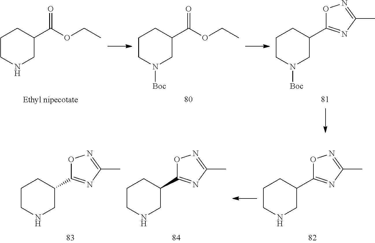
C1CNCC(C(=O)OCC)C1.C1CN([Boc])CC(C(=O)OCC)C1.C1CN([Boc])CC(C2=NC(C)=NO2)C1.C1CNCC(C2=NC(C)=NO2)C1.C1CNCC(C2=NC(C)=NO2)C1.C1CNCC(C2=NC(C)=NO2)C1
